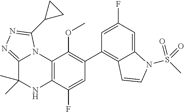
C1(C2=C3C(=CC(F)=C2)N(S(C)(=O)=O)C=C3)=C(OC)C2=C(C(F)=C1)NC(C)(C)C1=NN=C(C3CC3)N21
